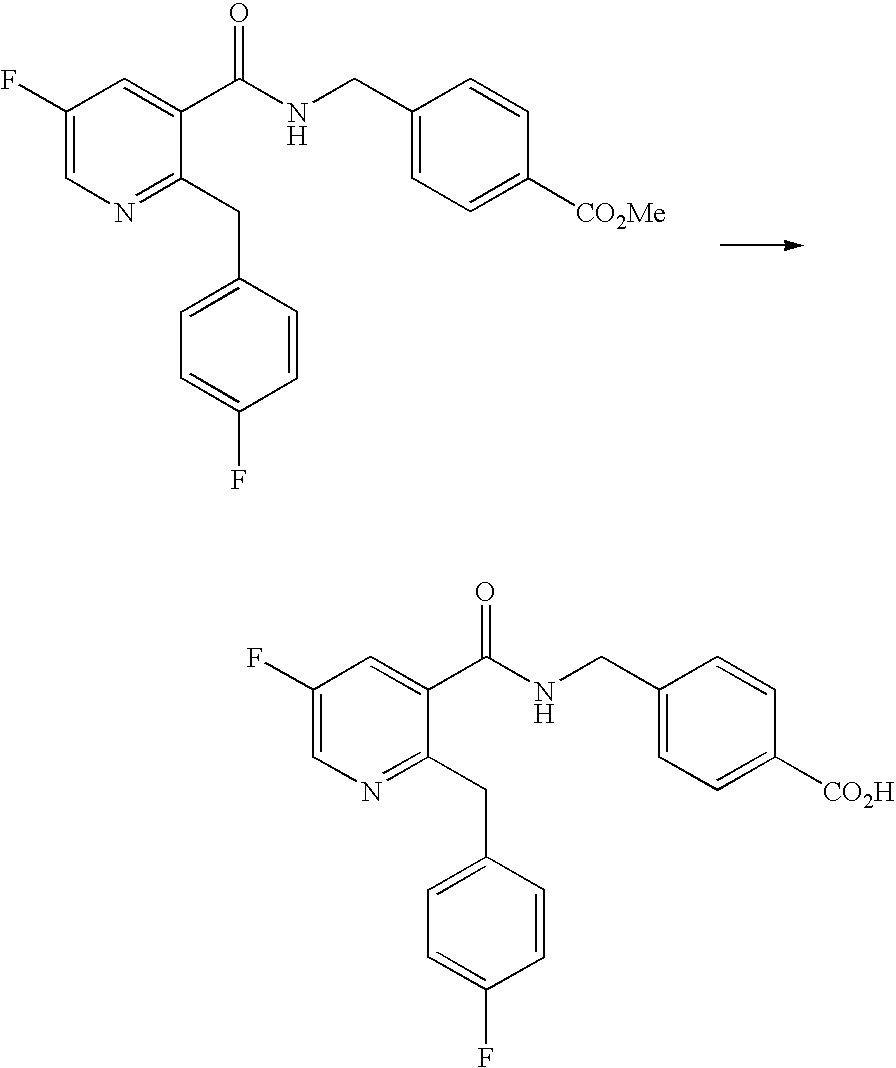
C1(F)=CN=C(CC2=CC=C(F)C=C2)C(C(=O)NCC2=CC=C([CO2Me])C=C2)=C1.C1(F)=CN=C(CC2=CC=C(F)C=C2)C(C(NCC2=CC=C([CO2H])C=C2)=O)=C1
